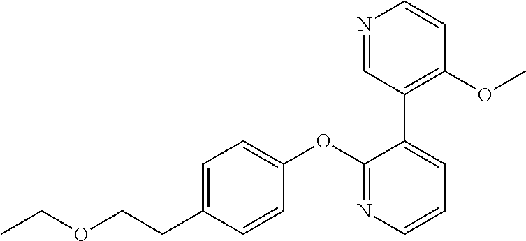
C1=C(CCOCC)C=CC(OC2=NC=CC=C2C2=C(OC)C=CN=C2)=C1
